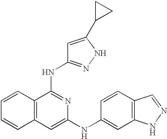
C12=C(C(NC3=NNC(C4CC4)=C3)=NC(NC3=CC4=C(C=C3)C=NN4)=C1)C=CC=C2
